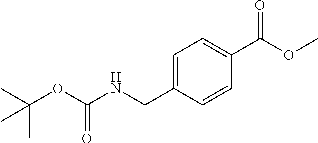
C1(C(OC)=O)=CC=C(CNC(OC(C)(C)C)=O)C=C1
